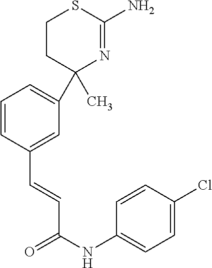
C1(C)(C2=CC=CC(C=CC(=O)NC3=CC=C(Cl)C=C3)=C2)N=C(N)SCC1
